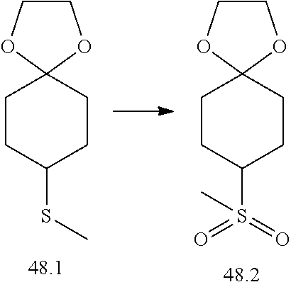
C1CC(SC)CCC12OCCO2.C1CC(S(=O)(=O)C)CCC12OCCO2
